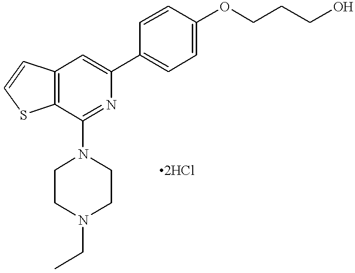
C12=C(C=C(C3=CC=C(OCCCO)C=C3)N=C1N1CCN(CC)CC1)C=CS2
